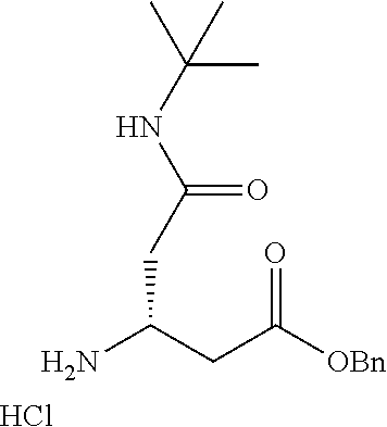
C(C(CC([OBn])=O)N)C(=O)NC(C)(C)C.Cl
